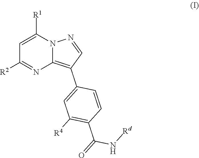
[Rd]NC(C1=C([R4])C=C(C2=C3N=C([R2])C=C([R1])N3N=C2)C=C1)=O
